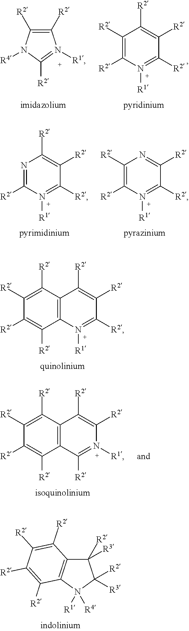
C1([R2])=C([R2])N([R1])=C([R2])C([R2])=C1[R2].C1([R2])=C([R2])N([R4])C([R2])=N1[R1].C1([R2])=C([R2])N([R1])=C([R2])C([R2])=N1.N1=C([R2])N([R1])=C([R2])C([R2])=C1[R2].C12=C(N([R1])=C([R2])C([R2])=C1[R2])C([R2])=C([R2])C([R2])=C2[R2].C12=C(C([R2])=N([R1])C([R2])=C1[R2])C([R2])=C([R2])C([R2])=C2[R2].C1([R2])([R3])C2=C(N([R1])([R4])C1([R2])[R3])C([R2])=C([R2])C([R2])=C2[R2]
